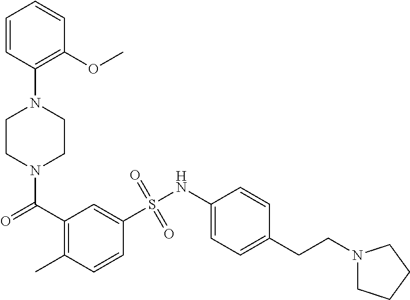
N1(C(C2=C(C)C=CC(S(NC3=CC=C(CCN4CCCC4)C=C3)(=O)=O)=C2)=O)CCN(C2=C(OC)C=CC=C2)CC1
